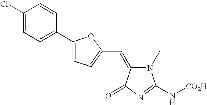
C1(C2=CC=C(C=C3N(C)C(N[CO2H])=NC3=O)O2)=CC=C(Cl)C=C1
